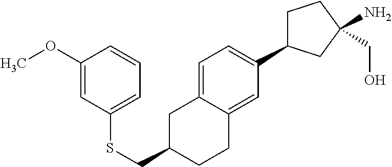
C1=C2C(=CC(C3CCC(CO)(N)C3)=C1)CCC(CSC1=CC=CC(OC)=C1)C2
